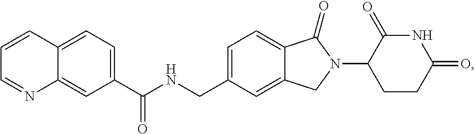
C1=C(CNC(C2=CC=C3C(=C2)N=CC=C3)=O)C=C2C(=C1)C(=O)N(C1CCC(=O)NC1=O)C2
